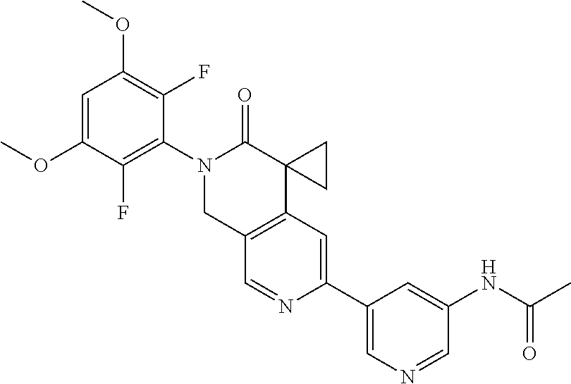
C12=C(C=C(C3=CN=CC(NC(C)=O)=C3)N=C1)C1(C(=O)N(C3=C(F)C(OC)=CC(OC)=C3F)C2)CC1
